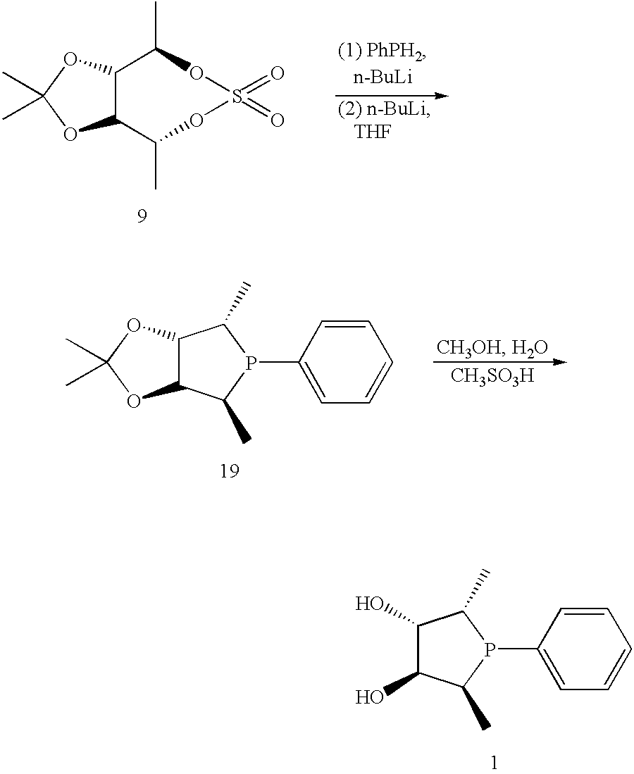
C12C(OC(C)(C)O1)C(C)OS(=O)(=O)OC2C.C12C(OC(C)(C)O1)C(C)P(C1=CC=CC=C1)C2C.[CH3SO3H].C1(O)C(O)C(C)P(C2=CC=CC=C2)C1C
